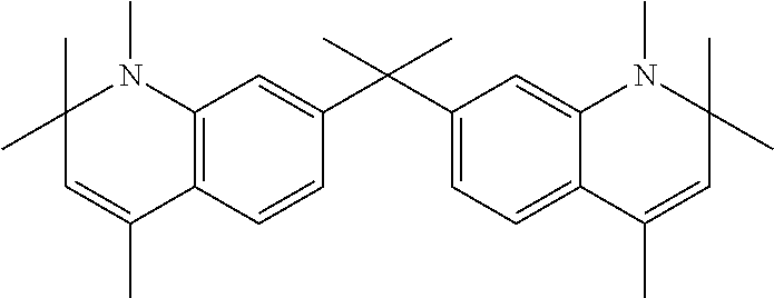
C1=CC2=C(C=C1C(C)(C)C1=CC=C3C(=C1)N(C)C(C)(C)C=C3C)N(C)C(C)(C)C=C2C
